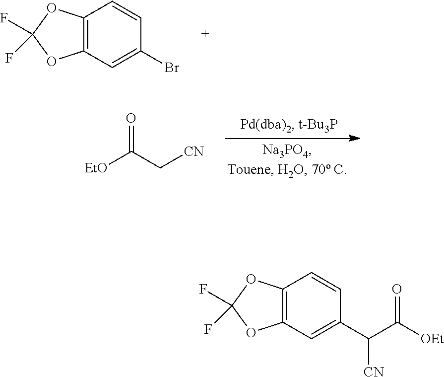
C12=C(C=C(Br)C=C1)OC(F)(F)O2.[EtO]C(C[CN])=O.C12=C(C=C(C([CN])C([OEt])=O)C=C1)OC(F)(F)O2
